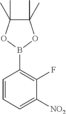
C1=CC=C([NO2])C(F)=C1B1OC(C)(C)C(C)(C)O1
